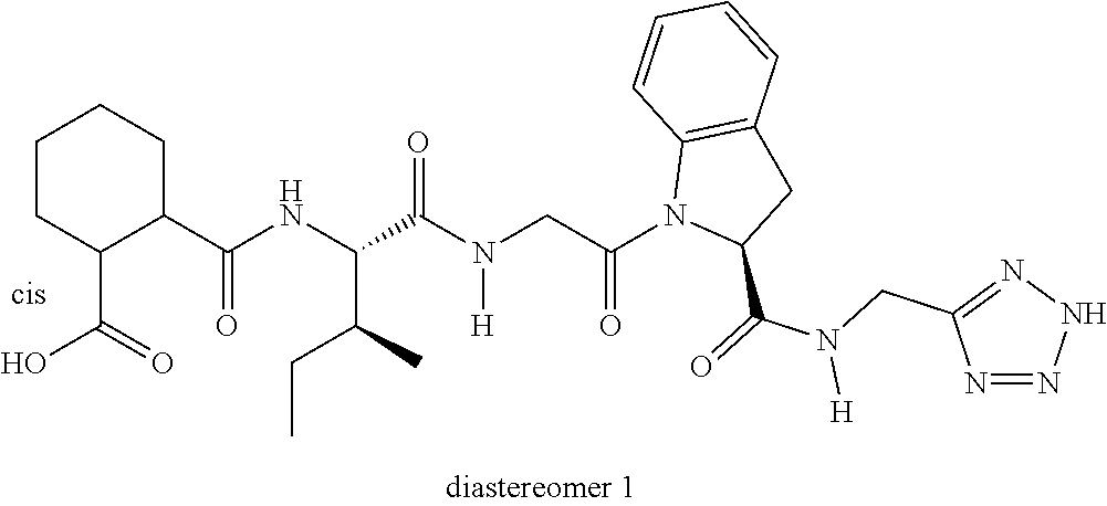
C1(C(NC(C(N(CC(N2C(C(=O)N(CC3=NNN=N3)[H])CC3=C2C=CC=C3)=O)[H])=O)C(C)CC)=O)CCCCC1C(=O)O
